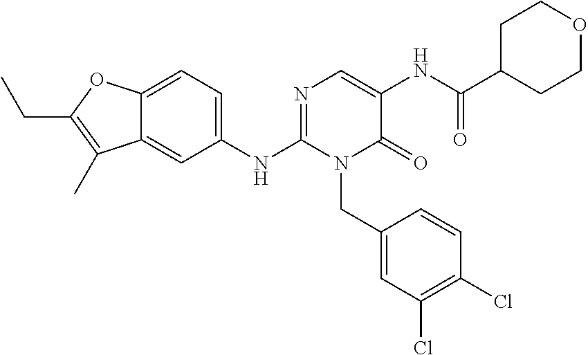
C1(NC2=NC=C(NC(C3CCOCC3)=O)C(=O)N2CC2=CC(Cl)=C(Cl)C=C2)=CC=C2C(=C1)C(C)=C(CC)O2
